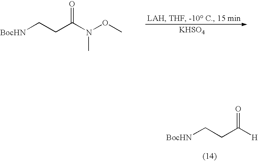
[BocHN]CCC(N(OC)C)=O.[KHSO4].[BocHN]CCC([H])=O
